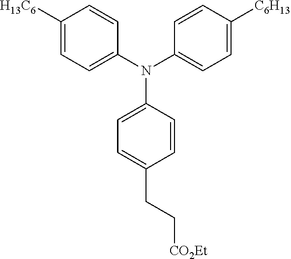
N(C1=CC=C([C6H13])C=C1)(C1=CC=C(CC[CO2Et])C=C1)C1=CC=C([H13C6])C=C1
